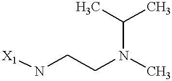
[X1]NCCN(C)C(C)C
